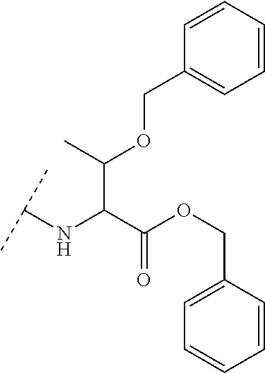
C(C(C(OCC1=CC=CC=C1)=O)NC(C)C)(OCC1=CC=CC=C1)C
